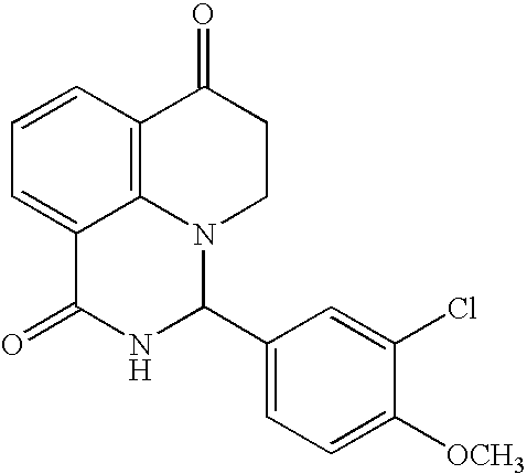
C1=CC2=C3C(=C1)C(=O)NC(C1=CC=C([OCH3])C(Cl)=C1)N3CCC2=O
